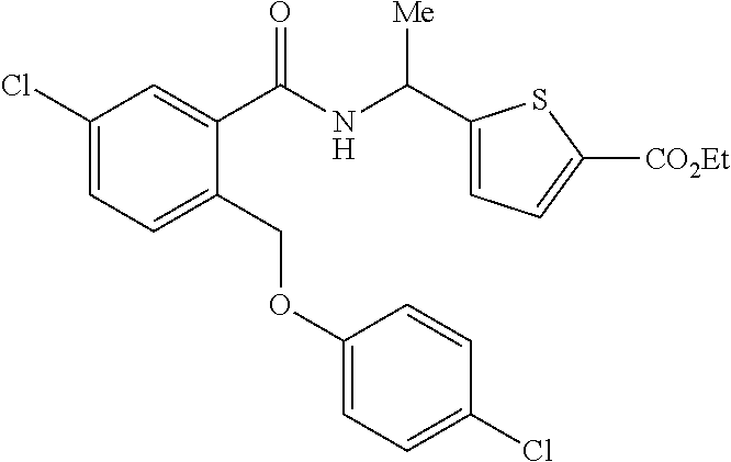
C1(Cl)=CC=C(COC2=CC=C(Cl)C=C2)C(C(NC([Me])C2=CC=C([CO2Et])S2)=O)=C1
